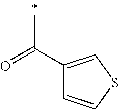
O=C(C1=CSC=C1)C
